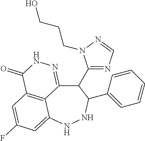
C12=C3C=C(F)C=C1NNC(C1=CC=CC=C1)C(C1=NC=NN1CCCO)C2=NNC3=O
